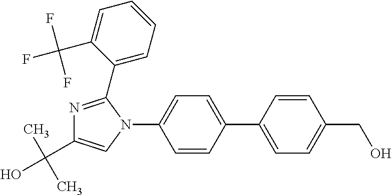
C1=CC(CO)=CC=C1C1=CC=C(N2C(C3=CC=CC=C3C(F)(F)F)=NC(C(C)(C)O)=C2)C=C1
